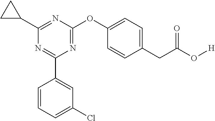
C1(C2=CC(Cl)=CC=C2)=NC(C2CC2)=NC(OC2=CC=C(CC(O[H])=O)C=C2)=N1
